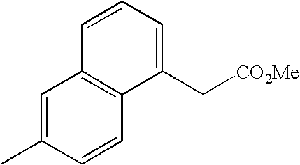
C1=C(C)C=CC2=C1C=CC=C2C[CO2Me]
